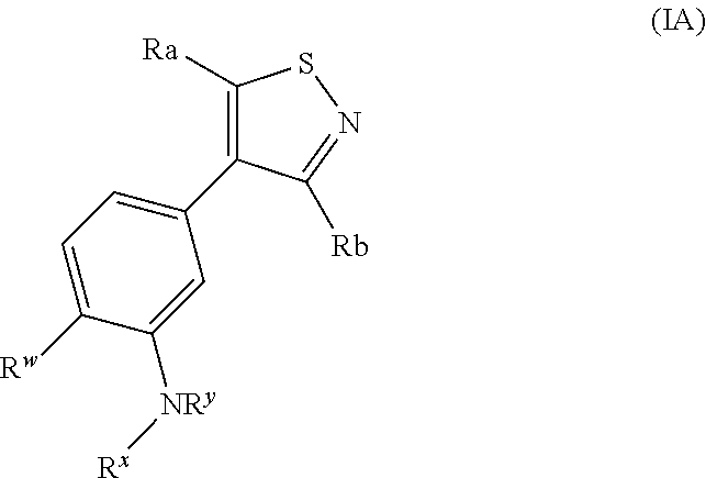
C1([Ra])=C(C2=CC=C([Rw])C([NRy][Rx])=C2)C([Rb])=NS1
